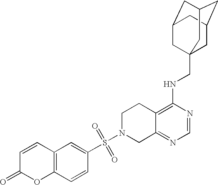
S(N1CC2=NC=NC(NCC34CC5CC(CC(C3)C5)C4)=C2CC1)(=O)(C1=CC2=C(C=C1)OC(=O)C=C2)=O
